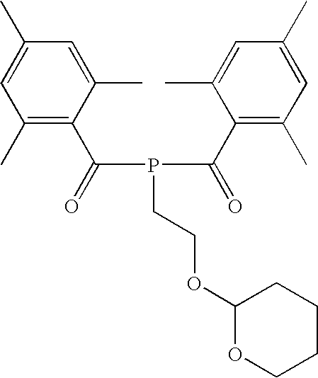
C1(C)=C(C(=O)P(C(=O)C2=C(C)C=C(C)C=C2C)CCOC2OCCCC2)C(C)=CC(C)=C1
